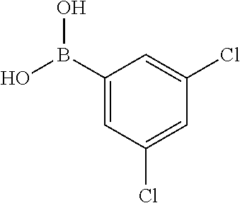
C1(B(O)O)=CC(Cl)=CC(Cl)=C1
